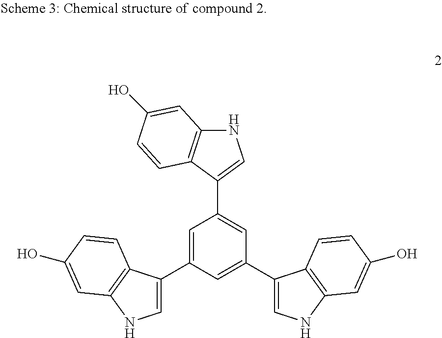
C1=C(C2=CNC3=C2C=CC(O)=C3)C=C(C2=CNC3=C2C=CC(O)=C3)C=C1C1=CNC2=C1C=CC(O)=C2
